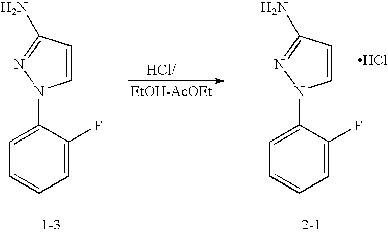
C1=CC(N)=NN1C1=CC=CC=C1F.C1=CC(N)=NN1C1=CC=CC=C1F.[EtOH-AcOEt].Cl
